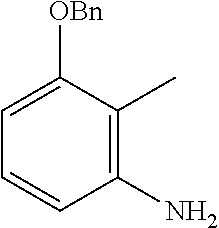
C1=C([OBn])C(C)=C(N)C=C1
